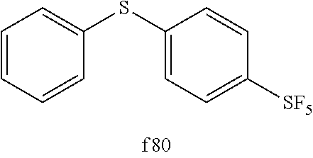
C1=CC=CC(SC2=CC=C([SF5])C=C2)=C1
